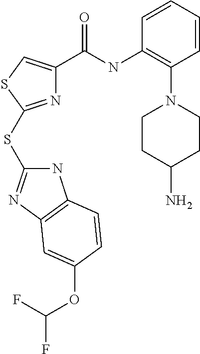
N1=C(SC2=NC3=C(N2)C=CC(OC(F)F)=C3)SC=C1C(NC1=C(N2CCC(N)CC2)C=CC=C1)=O
